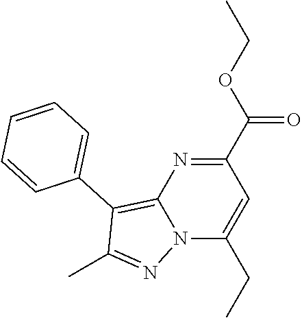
C1(C(OCC)=O)=NC2=C(C3=CC=CC=C3)C(C)=NN2C(CC)=C1
